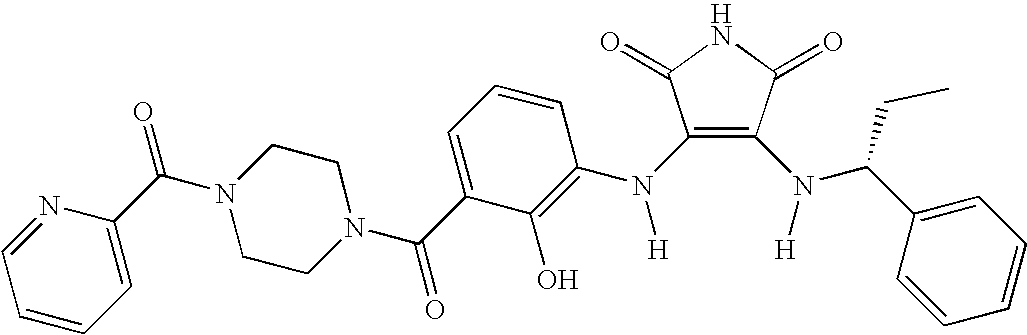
C1(N(C2=C(O)C(C(=O)N3CCN(C(C4=CC=CC=N4)=O)CC3)=CC=C2)[H])=C(N(C(C2=CC=CC=C2)CC)[H])C(=O)NC1=O
